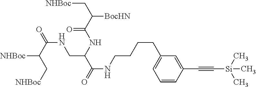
C1=CC(C#C[Si](C)(C)C)=CC(CCCCNC(C(CNC(C([NHBoc])C[NHBoc])=O)NC(C([BocHN])C[NHBoc])=O)=O)=C1
